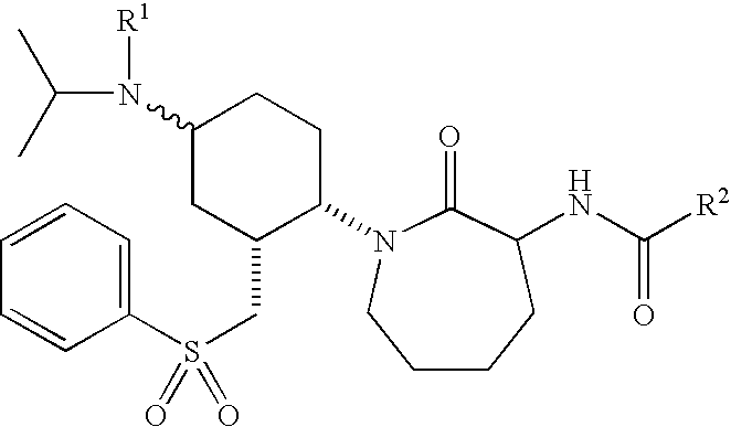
N(C([R2])=O)C1CCCCN(C2CCC(N([R1])C(C)C)CC2CS(=O)(C2=CC=CC=C2)=O)C1=O
